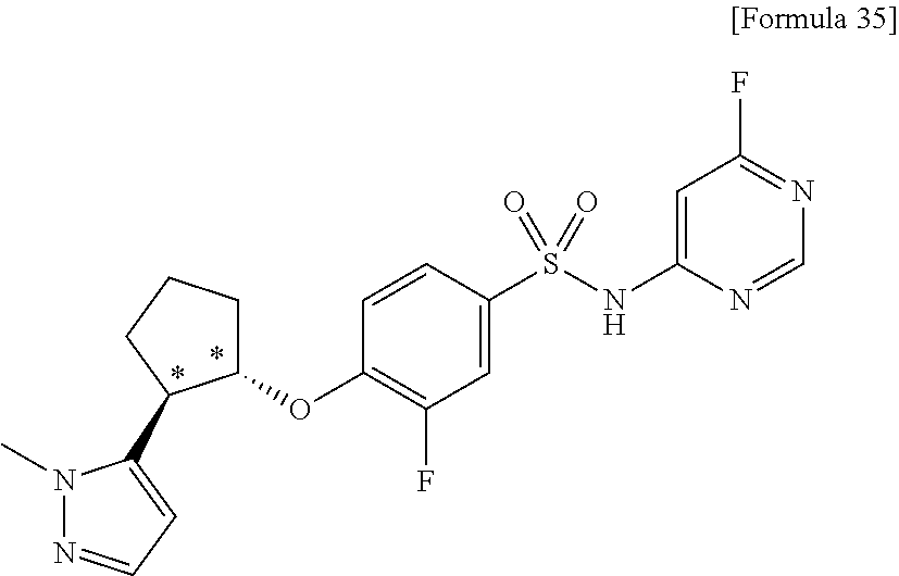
C1(S(NC2=CC(F)=NC=N2)(=O)=O)=CC(F)=C(OC2CCCC2C2=CC=NN2C)C=C1
